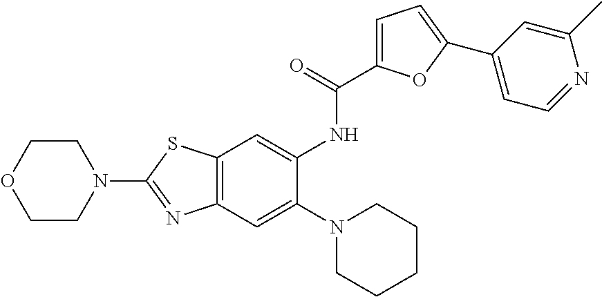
C12=C(SC(N3CCOCC3)=N1)C=C(NC(=O)C1=CC=C(C3=CC=NC(C)=C3)O1)C(N1CCCCC1)=C2
